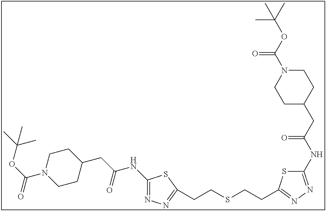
C1(NC(CC2CCN(C(OC(C)(C)C)=O)CC2)=O)=NN=C(CCSCCC2=NN=C(NC(CC3CCN(C(OC(C)(C)C)=O)CC3)=O)S2)S1
